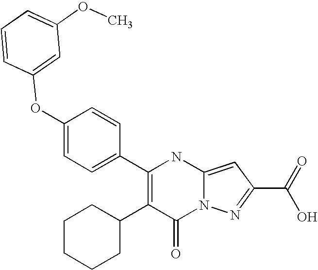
C1(=O)N2C(=CC(C(O)=O)=N2)NC(C2=CC=C(OC3=CC(OC)=CC=C3)C=C2)=C1C1CCCCC1
